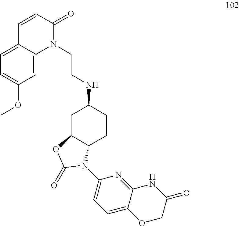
N(C1CC2C(CC1)N(C1=CC=C3C(=N1)NC(=O)CO3)C(=O)O2)CCN1C(=O)C=CC2=CC=C(OC)C=C12
